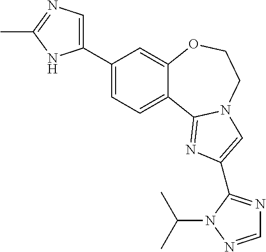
C1(C2=CN=C(C)N2)=CC=C2C(=C1)OCCN1C2=NC(C2=NC=NN2C(C)C)=C1
